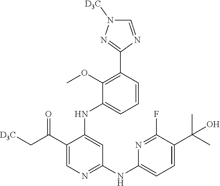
C1(C(C[D3C])=O)=CN=C(NC2=CC=C(C(C)(C)O)C(F)=N2)C=C1NC1=CC=CC(C2=NN([D3C])C=N2)=C1OC
